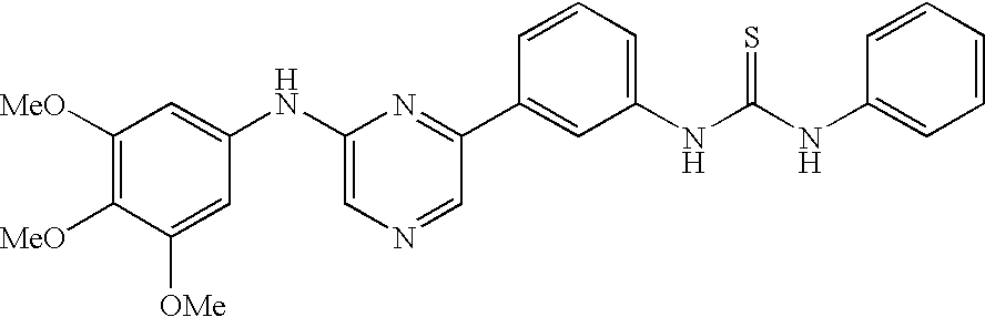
C1([MeO])=C([MeO])C([OMe])=CC(NC2=CN=CC(C3=CC(NC(NC4=CC=CC=C4)=S)=CC=C3)=N2)=C1
